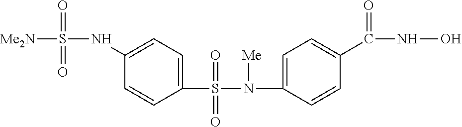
C1(S(N(C2=CC=C(C(NO)=O)C=C2)[Me])(=O)=O)=CC=C(NS([Me2N])(=O)=O)C=C1
